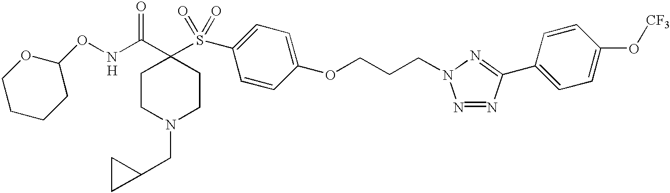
N1(CC2CC2)CCC(C(NOC2CCCCO2)=O)(S(=O)(=O)C2=CC=C(OCCCN3N=NC(C4=CC=C(O[CF3])C=C4)=N3)C=C2)CC1.[H]
